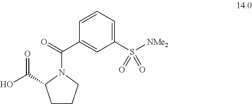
C1CCN(C(=O)C2=CC(S([NMe2])(=O)=O)=CC=C2)C1C(O)=O
